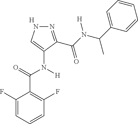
[H].C1=CC=C(F)C(C(=O)N(C2=CNN=C2C(N(C(C2=CC=CC=C2)C)[H])=O)[H])=C1F
